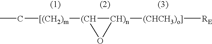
CC[[(CH2)m][(CH]1[CH)n]([(CHCH3)o]][RE])O1
